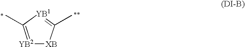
[YB2]1=C(C)[YB1]=C(C)[XB]1
